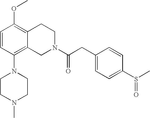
C1=CC(N2CCN(C)CC2)=C2C(=C1OC)CCN(C(CC1=CC=C(S(=O)C)C=C1)=O)C2
